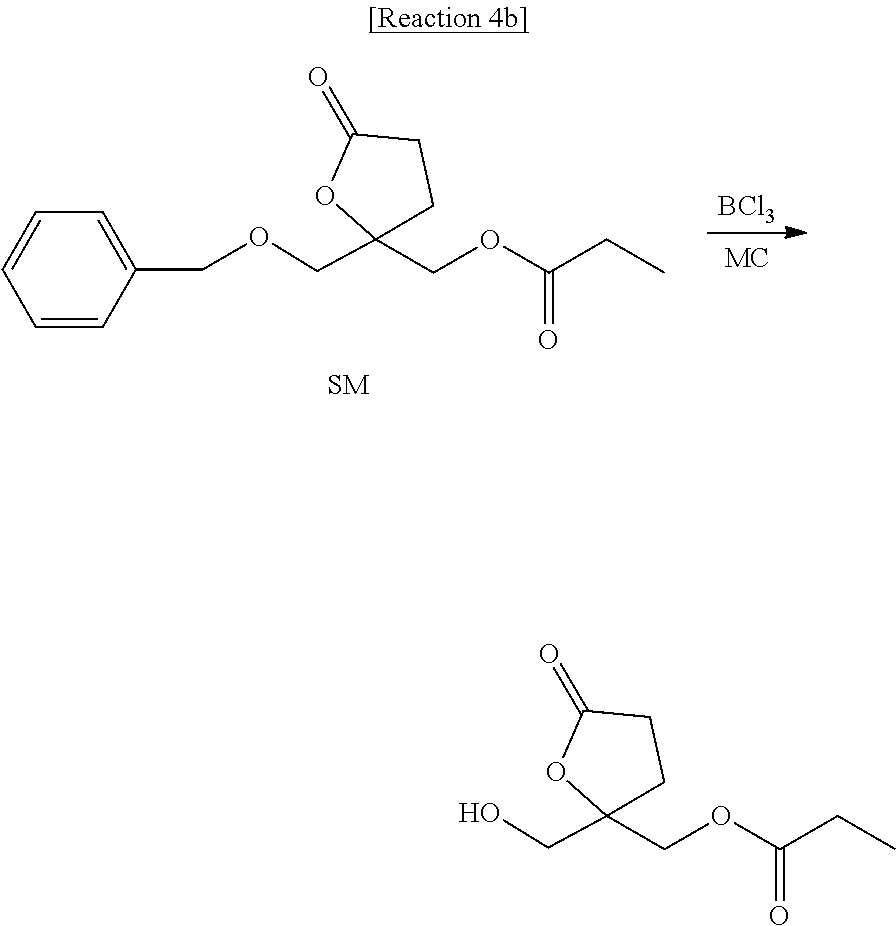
[BCl3].C1C(=O)OC(COCC2=CC=CC=C2)(COC(CC)=O)C1.C1C(=O)OC(CO)(COC(CC)=O)C1
